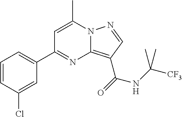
C1=CC(Cl)=CC(C2=NC3=C(C(=O)NC([CF3])(C)C)C=NN3C(C)=C2)=C1
